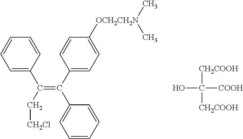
C1=C(C(C[CH2Cl])=C(C2=CC=C([OCH2CH2N](C)C)C=C2)C2=CC=CC=C2)C=CC=C1.OC([COOH])([CH2COOH])[CH2COOH]
